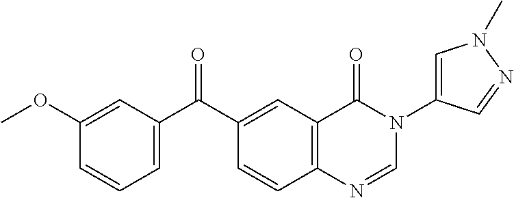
C1(OC)=CC(C(C2=CC3=C(C=C2)N=CN(C2=CN(C)N=C2)C3=O)=O)=CC=C1
